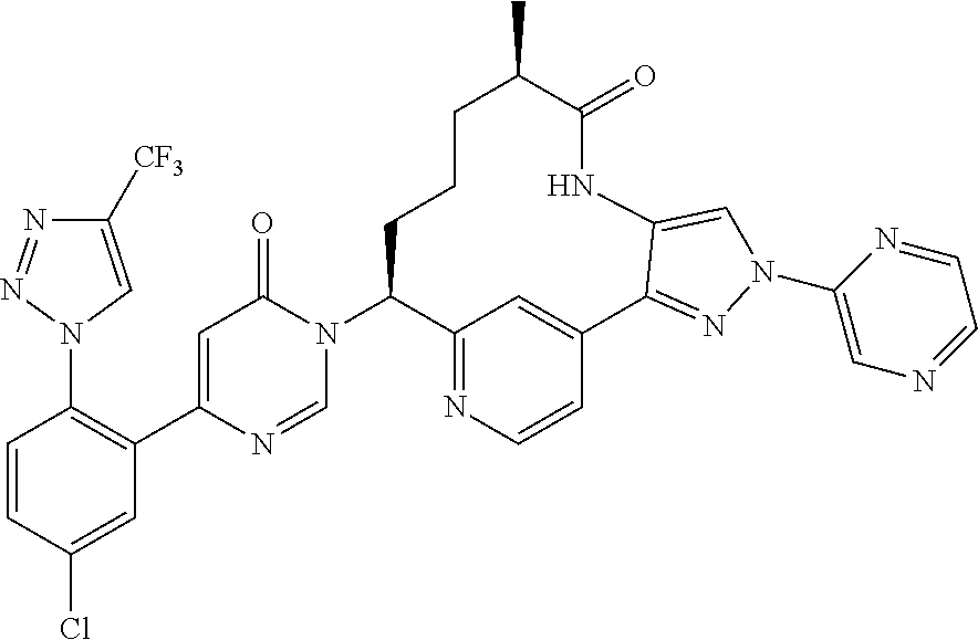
C1=CC(Cl)=CC(C2=CC(=O)N(C3C4=NC=CC(=C4)C4=NN(C5=CN=CC=N5)C=C4NC(=O)C(C)CCC3)C=N2)=C1N1C=C([CF3])N=N1
